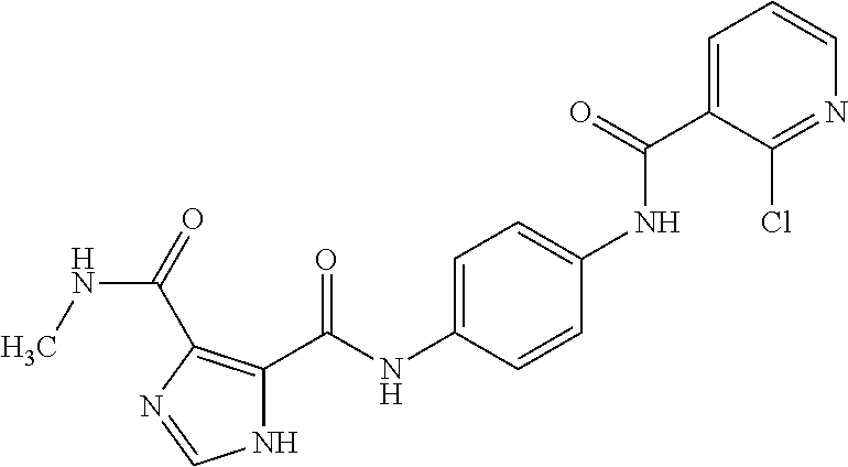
C1=C(C(NC2=CC=C(NC(C3=C(C(=O)NC)N=CN3)=O)C=C2)=O)C(Cl)=NC=C1
